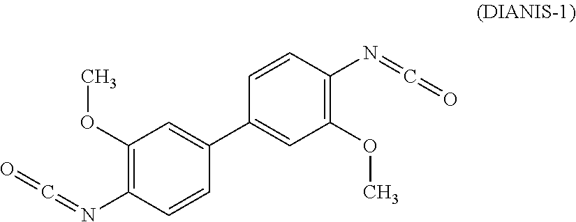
C1(N=C=O)=C(OC)C=C(C2=CC(OC)=C(N=C=O)C=C2)C=C1
